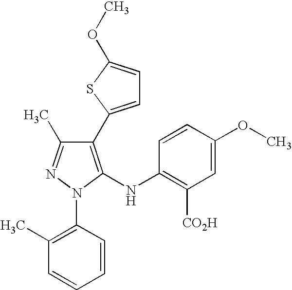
C1(C2=CC=C(OC)S2)=C(NC2=C([CO2H])C=C(OC)C=C2)N(C2=C(C)C=CC=C2)N=C1C
